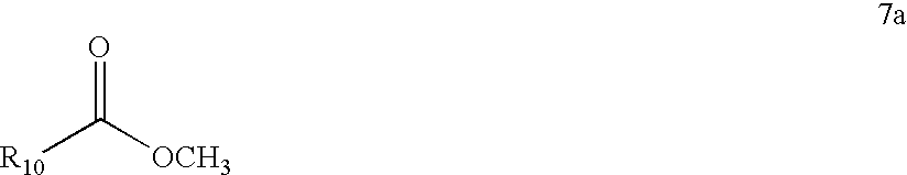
[R10]C([OCH3])=O
